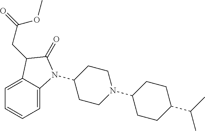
C1(N2C3=CC=CC=C3C(CC(OC)=O)C2=O)CCN(C2CCC(C(C)C)CC2)CC1
